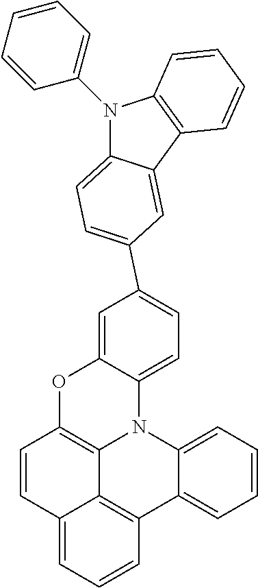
C1=C2C(=CC=C1C1=CC=C3N(C4=CC=CC=C4)C4=C(C3=C1)C=CC=C4)N1C3=C(O2)C=CC2=CC=CC(=C32)C2=CC=CC=C12
